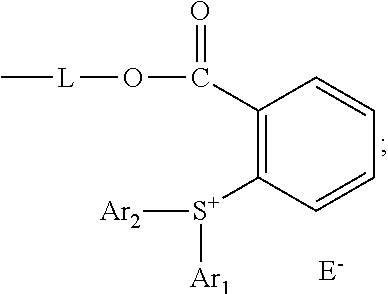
C[L]OC(=O)C1=C([S+]([Ar2])[Ar1])C=CC=C1
